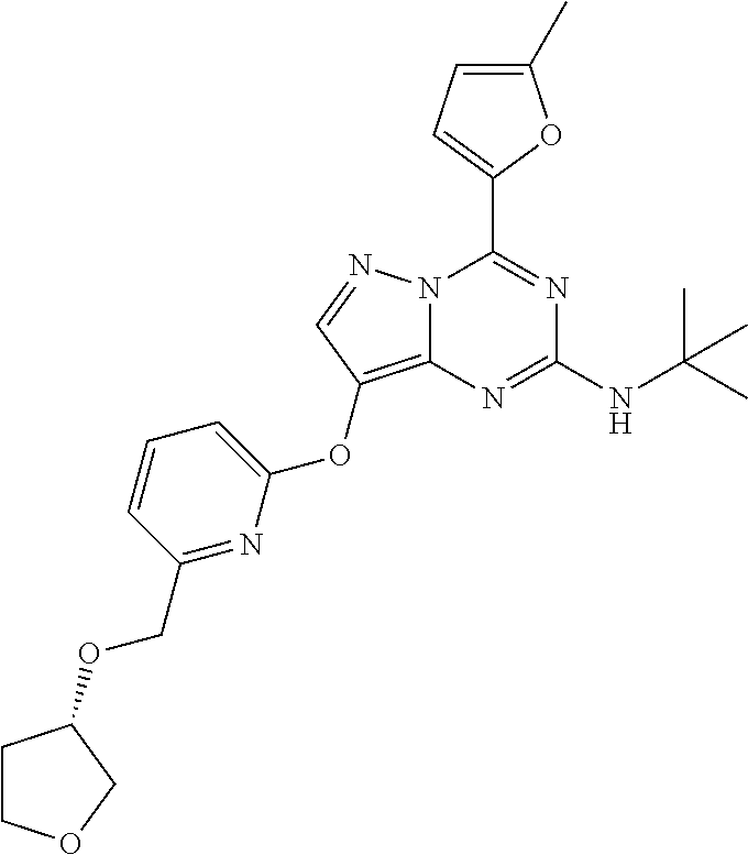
N12C(=C(OC3=CC=CC(COC4CCOC4)=N3)C=N1)N=C(NC(C)(C)C)N=C2C1=CC=C(C)O1
